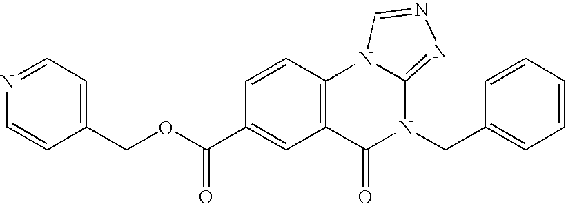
C1(COC(C2=CC3=C(C=C2)N2C(=NN=C2)N(CC2=CC=CC=C2)C3=O)=O)=CC=NC=C1
